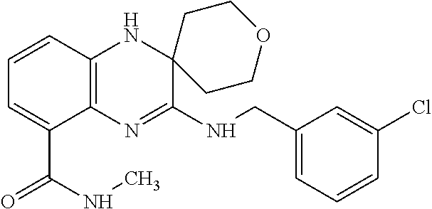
C1=CC2=C(C(C(NC)=O)=C1)N=C(NCC1=CC=CC(Cl)=C1)C1(N2)CCOCC1
